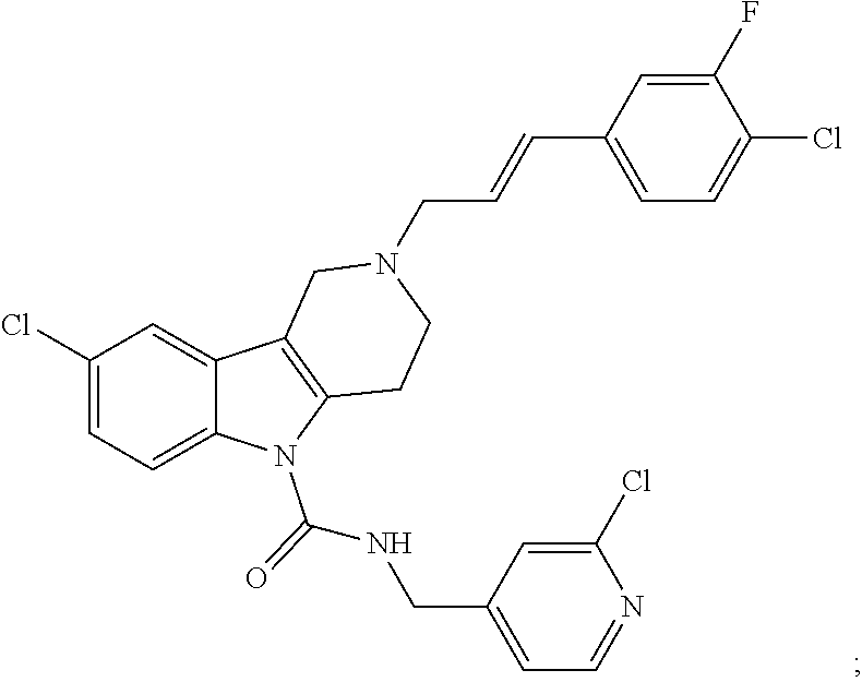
C1(Cl)=CC=C2C(=C1)C1=C(N2C(NCC2=CC=NC(Cl)=C2)=O)CCN(CC=CC2=CC=C(Cl)C(F)=C2)C1
